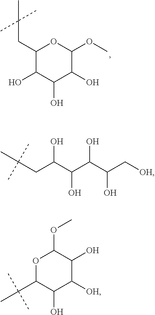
CC(CC1C(O)C(O)C(O)C(OC)O1)(C)C.C(CC(C(C(C(C[OH])O)O)O)O)(C)(C)C.O1C(C(C)(C)C)C(O)C([OH])C(O)C1OC
